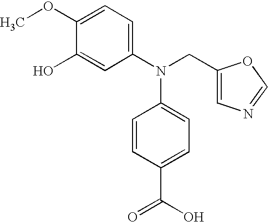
C1(OC)=CC=C(N(CC2=CN=CO2)C2=CC=C(C(=O)O)C=C2)C=C1O
